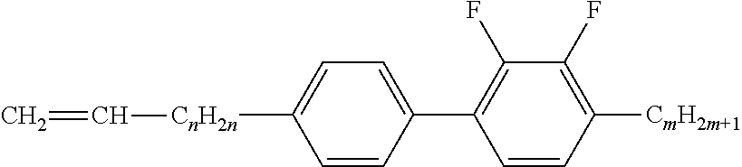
C1=CC(C2=C(F)C(F)=C([CmH2m+1])C=C2)=CC=C1[CnH2n]C=C
